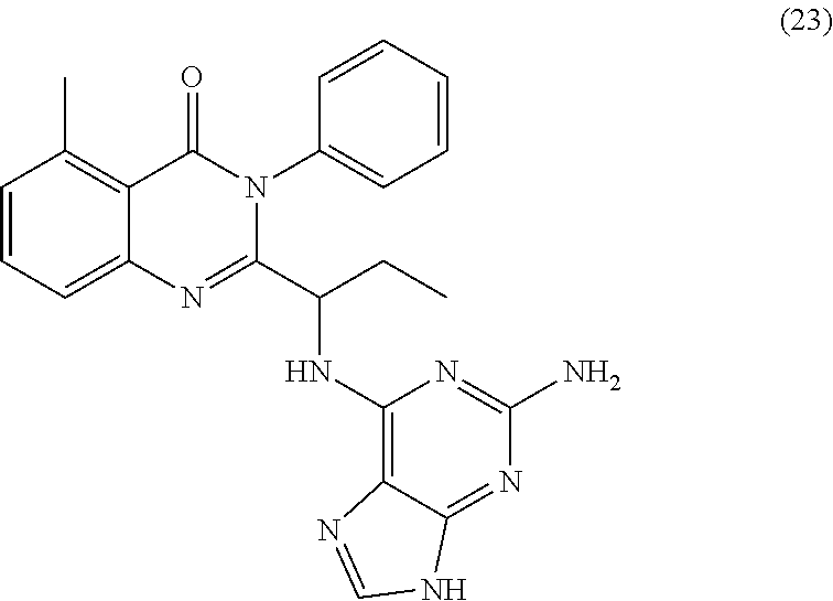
C1=CC=C2C(=C1C)C(=O)N(C1=CC=CC=C1)C(C(CC)NC1=C3C(=NC(N)=N1)NC=N3)=N2
